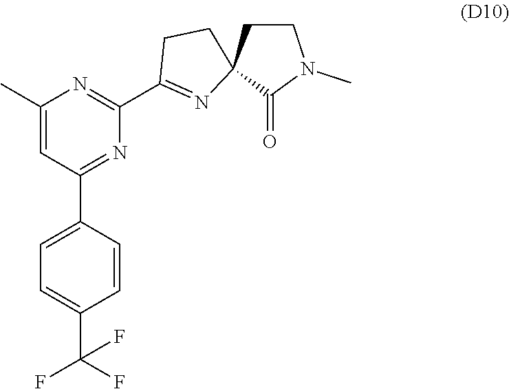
C1(C)=CC(C2=CC=C(C(F)(F)F)C=C2)=NC(C2=NC3(CC2)CCN(C)C3=O)=N1
